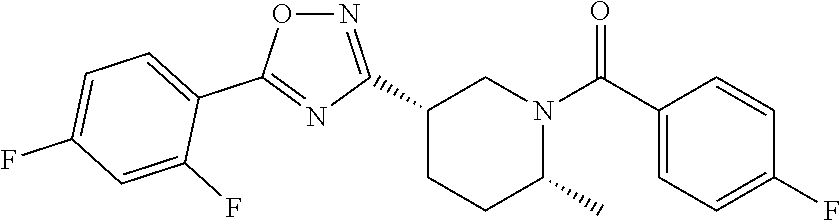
C1(C2=NOC(C3=CC=C(F)C=C3F)=N2)CCC(C)N(C(C2=CC=C(F)C=C2)=O)C1
